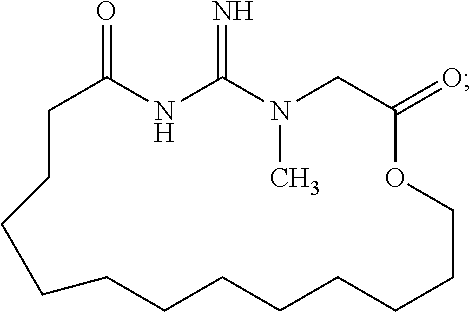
C1CCCCCCCCCCCOC(=O)CN(C)C(=N)NC1=O
